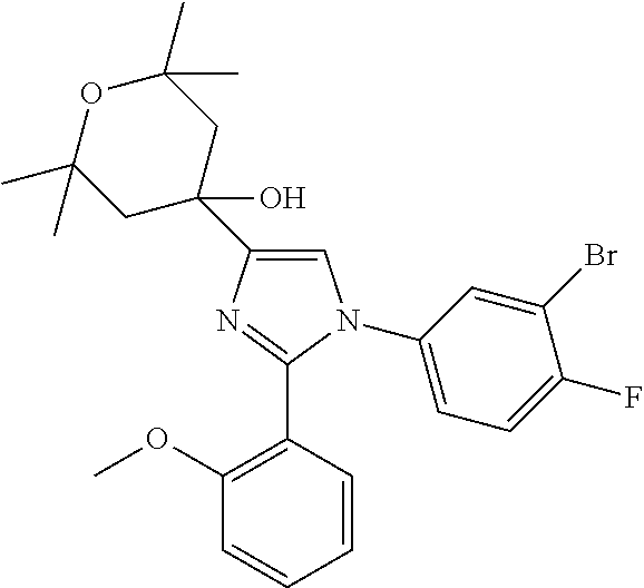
C1=C(C2(O)CC(C)(C)OC(C)(C)C2)N=C(C2=C(OC)C=CC=C2)N1C1=CC=C(F)C(Br)=C1
